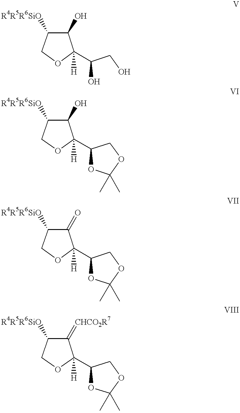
O1CC([R4R5R6SiO])C(O)C1(C(CO)O)[H].O1C(C2OC(C)(C)OC2)([H])C(O)C([R4R5R6SiO])C1.O1C(C2OC(C)(C)OC2)([H])C(=O)C([R4R5R6SiO])C1.O1C(C2OC(C)(C)OC2)([H])C(=[CHCO2R7])C([R4R5R6SiO])C1
